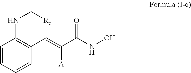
C1=CC=CC(C=C(C(NO)=O)[A])=C1NC[Rc]
